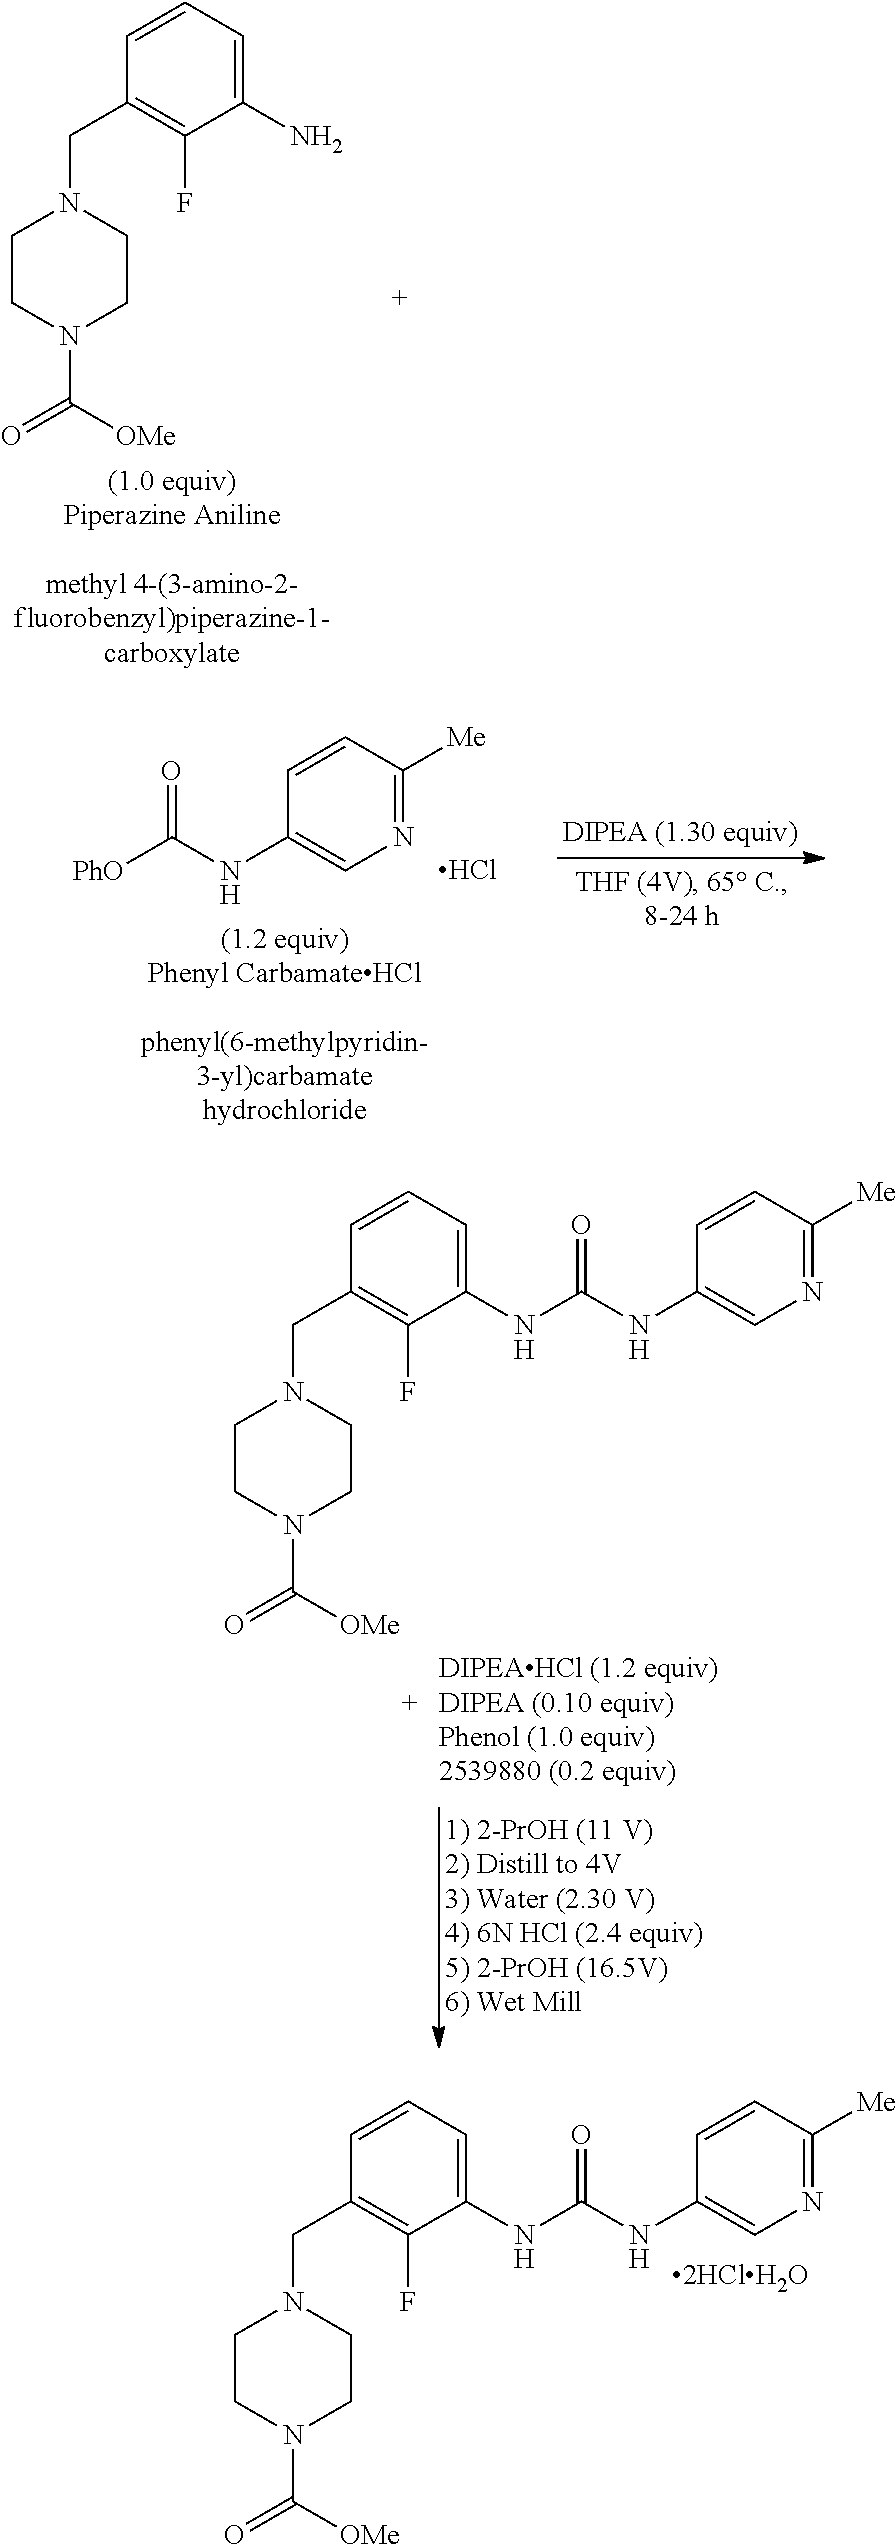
C1CN(C(=O)[OMe])CCN1CC1=C(F)C(N)=CC=C1.N1=C([Me])C=CC(NC([PhO])=O)=C1.Cl.C1CN(C([OMe])=O)CCN1CC1=C(F)C(NC(NC2=CN=C([Me])C=C2)=O)=CC=C1.C1CN(C([OMe])=O)CCN1CC1=C(F)C(NC(NC2=CN=C([Me])C=C2)=O)=CC=C1
